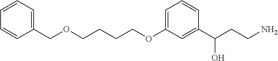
C1=C(OCCCCOCC2=CC=CC=C2)C=C(C(CCN)O)C=C1
